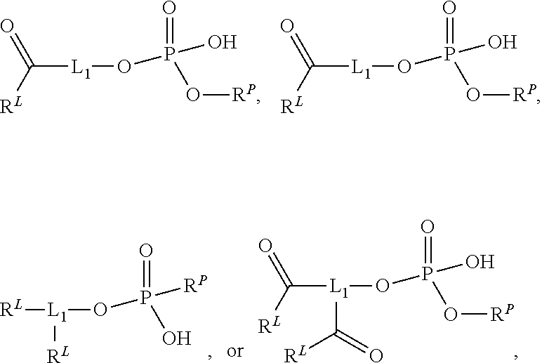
O=C([RL])[L1]OP(O)(=O)O[RP].O=C([RL])[L1]OP(O)(=O)O[RP].[RL][L1]([RL])OP([RP])(=O)O.O=C([RL])[L1](OP(O)(=O)O[RP])C(=O)[RL]
